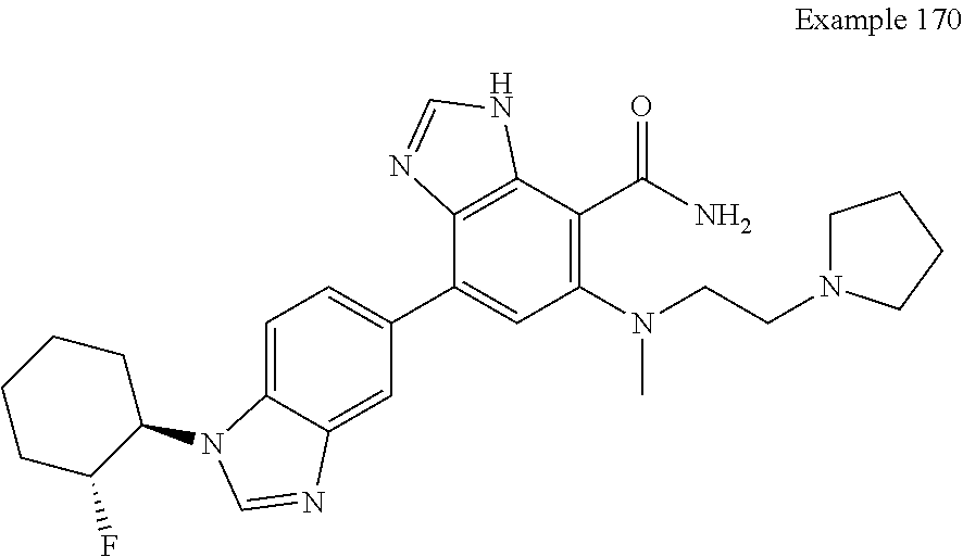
C1=C2C(=CC(C3=CC(N(CCN4CCCC4)C)=C(C(N)=O)C4=C3N=CN4)=C1)N=CN2C1CCCCC1F
